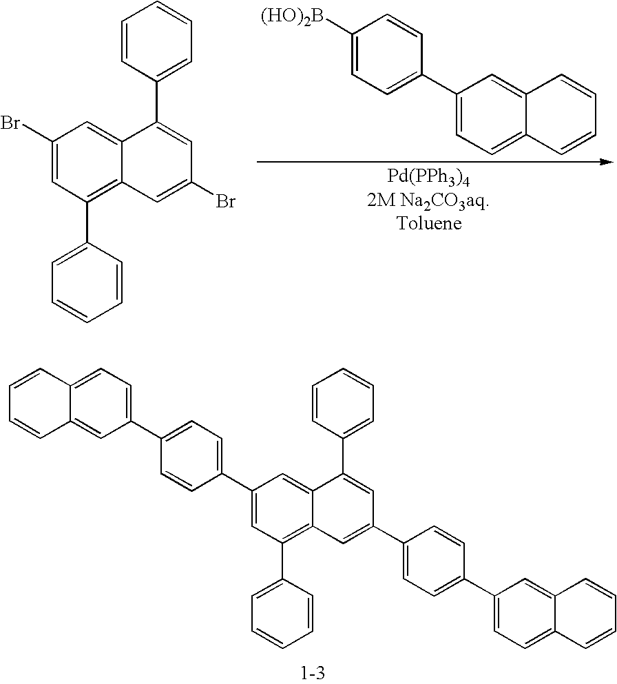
C1=CC(C2=CC(C3=CC=C(C4=CC=C5C(=C4)C=CC=C5)C=C3)=CC3=C(C4=CC=CC=C4)C=C(C4=CC=C(C5=CC=C6C(=C5)C=CC=C6)C=C4)C=C23)=CC=C1.C1([(HO)2B])=CC=C(C2=CC=C3C(=C2)C=CC=C3)C=C1.C1=CC(C2=CC(Br)=CC3=C(C4=CC=CC=C4)C=C(Br)C=C23)=CC=C1
